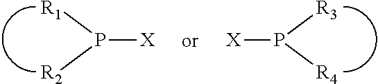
[R3]P([R4])[X].[R1]P([R2])[X]
